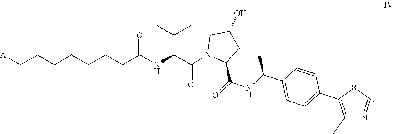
N1(C(C(NC(CCCCCCC[A])=O)C(C)(C)C)=O)C(C(=O)NC(C2=CC=C(C3=C(C)N=CS3)C=C2)C)CC(O)C1
